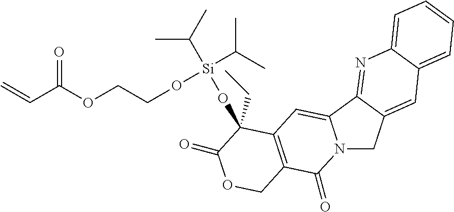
C=CC(OCCO[Si](C(C)C)(OC1(CC)C2=C(C(=O)N3CC4=CC5=CC=CC=C5N=C4C3=C2)COC1=O)C(C)C)=O
